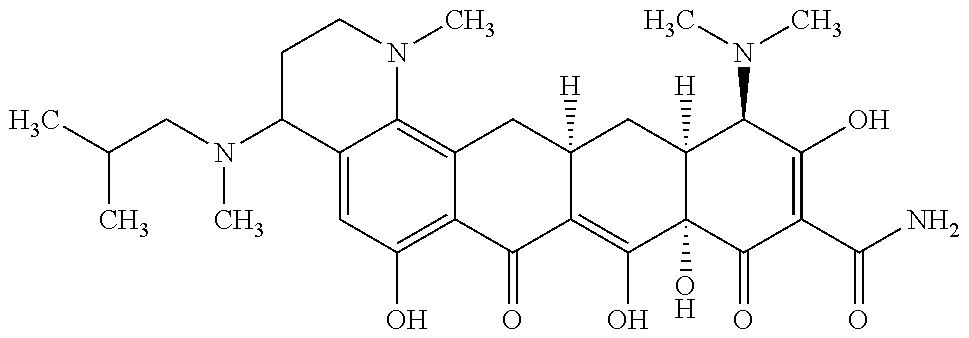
C(N(C1C2=CC(O)=C3C(=C2N(C)CC1)CC1([H])C(=C(O)C2(O)C([H])(C1)C(N(C)C)C(O)=C(C(N)=O)C2=O)C3=O)C)C(C)C
